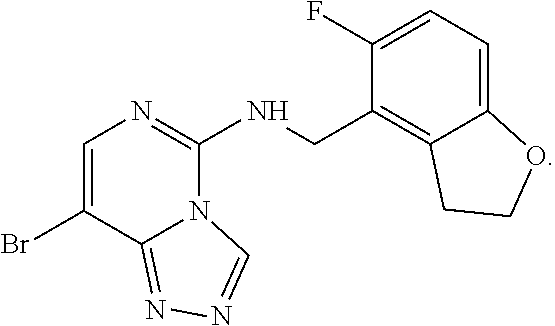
C1=C(Br)C2=NN=CN2C(NCC2=C3C(=CC=C2F)OCC3)=N1
